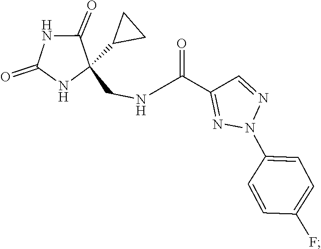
C1=CC(F)=CC=C1N1N=C(C(NCC2(C3CC3)NC(=O)NC2=O)=O)C=N1
